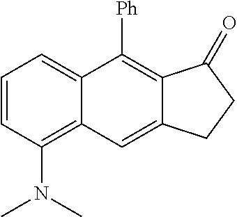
C1=CC(N(C)C)=C2C(=C1)C([Ph])=C1C(=C2)CCC1=O
